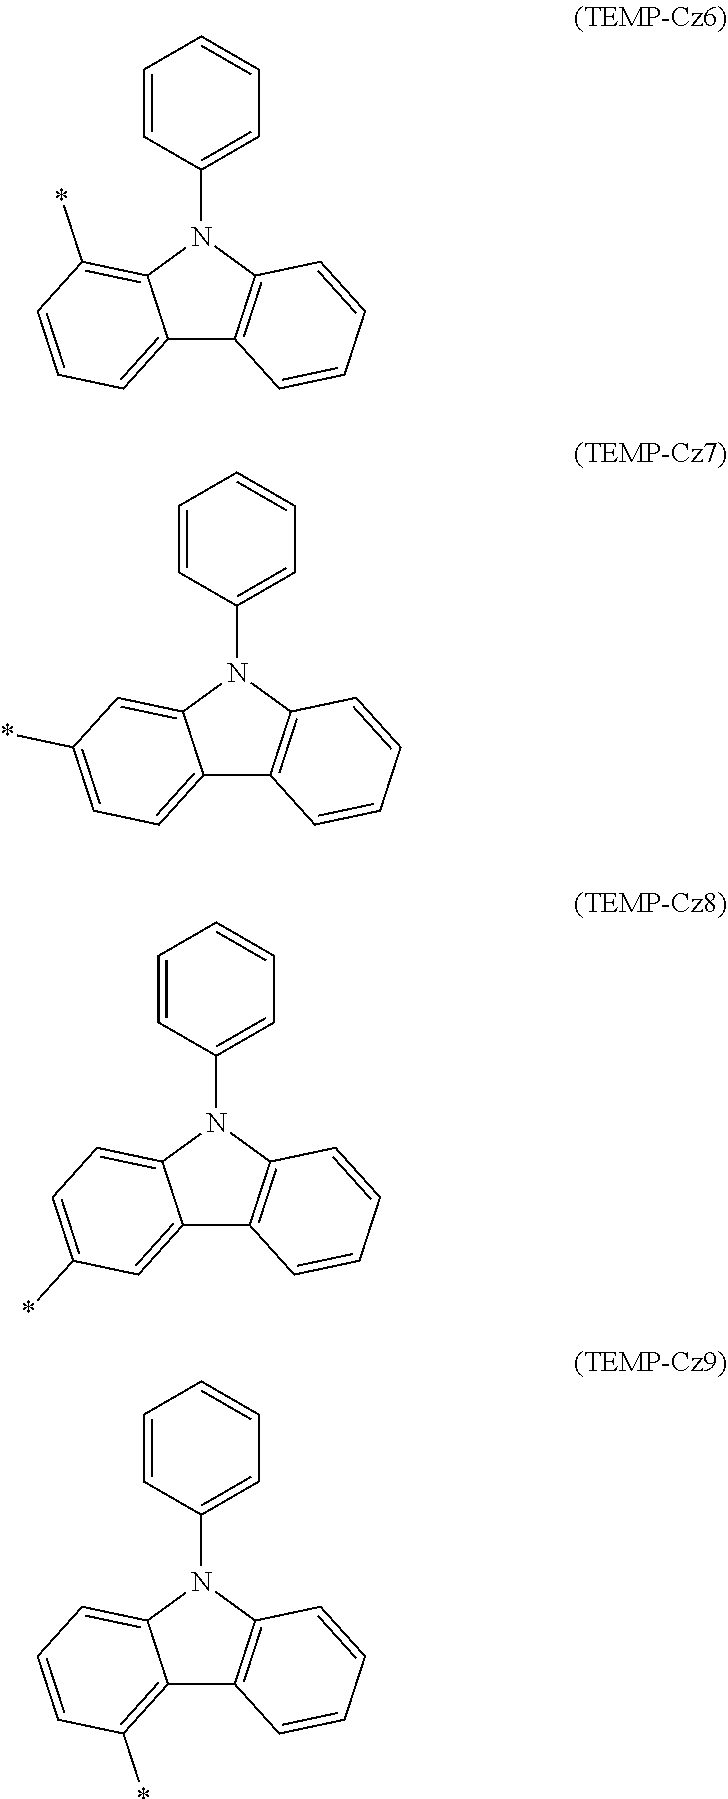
C1=CC=C(N2C3=C(*)C=CC=C3C3=C2C=CC=C3)C=C1.C1=CC=C(N2C3=CC(*)=CC=C3C3=C2C=CC=C3)C=C1.C1=CC=C(N2C3=CC=C(*)C=C3C3=C2C=CC=C3)C=C1.C1=CC=C(N2C3=CC=CC(*)=C3C3=C2C=CC=C3)C=C1
